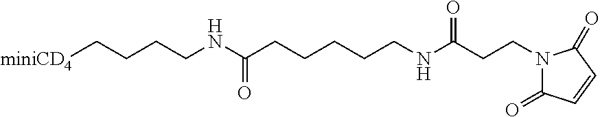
[miniCD4]CCCCNC(CCCCCNC(CCN1C(=O)C=CC1=O)=O)=O
